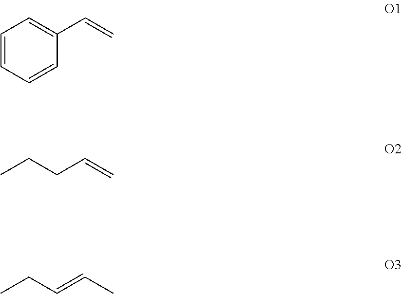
C1=CC=CC(C=C)=C1.CCCC=C.CCC=CC
